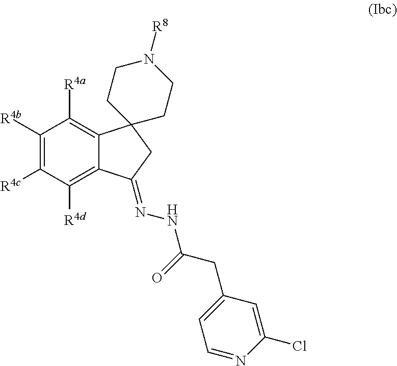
C1([R4b])=C([R4c])C([R4d])=C2C(=C1[R4a])C1(CC2=NNC(=O)CC2=CC=NC(Cl)=C2)CCN([R8])CC1
